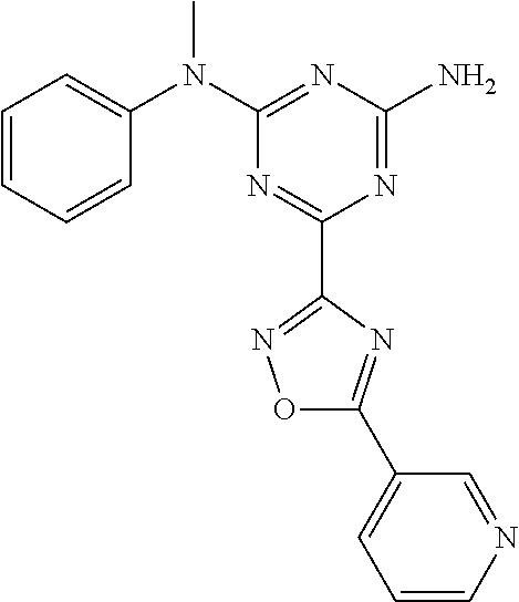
C1=CC=CC(N(C2=NC(N)=NC(C3=NOC(C4=CC=CN=C4)=N3)=N2)C)=C1
